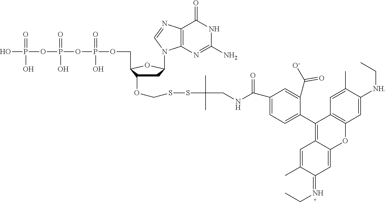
C1C(OCSSC(CNC(C2=CC=C(C3=C4C(=CC(=NCC)C(C)=C4)OC4=C3C=C(C)C([NH]CC)=C4)C(C([O-])=O)=C2)=O)(C)C)C(COP(OP(OP(O)(=O)O)(=O)O)(=O)O)OC1N1C2=C(C(=O)NC(N)=N2)N=C1
